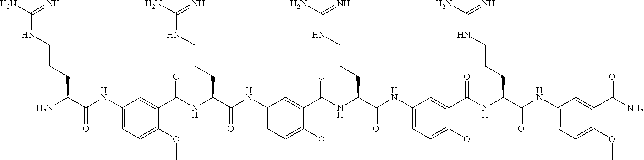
C1(NC(C(N)CCCNC(N)=N)=O)=CC=C(OC)C(C(NC(C(NC2=CC=C(OC)C(C(NC(C(NC3=CC=C(OC)C(C(NC(C(NC4=CC=C(OC)C(C(N)=O)=C4)=O)CCCNC(N)=N)=O)=C3)=O)CCCNC(N)=N)=O)=C2)=O)CCCNC(N)=N)=O)=C1
